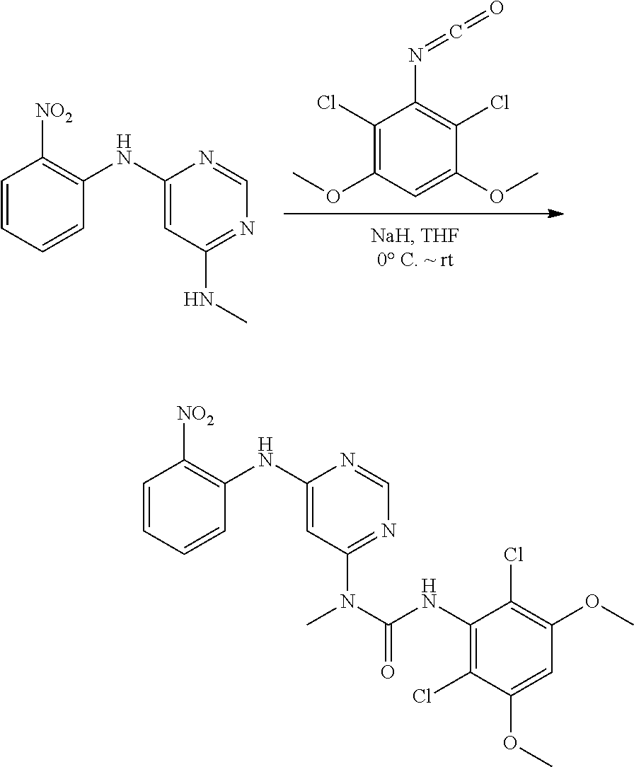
C1(Cl)=C(OC)C=C(OC)C(Cl)=C1N=C=O.C1=CC=CC(NC2=CC(NC)=NC=N2)=C1[NO2].C1=CC=CC(NC2=CC(N(C)C(NC3=C(Cl)C(OC)=CC(OC)=C3Cl)=O)=NC=N2)=C1[NO2]
